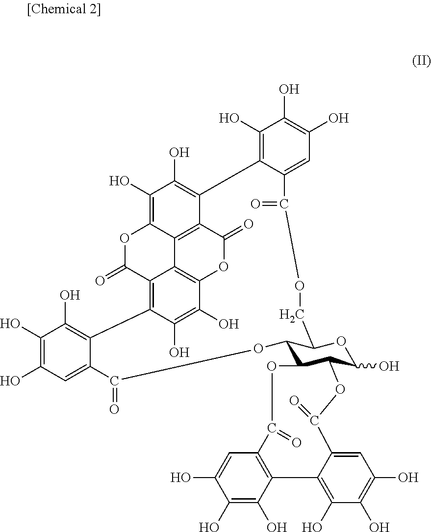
C12C(OC(O)C3OC(=O)C4=CC(O)=C(O)C(O)=C4C4=C(C=C(O)C(O)=C4O)C(=O)OC13)COC(=O)C1=CC(O)=C(O)C(O)=C1C1=C(O)C(O)=C3OC(=O)C4=C(C(O)=C(O)C5=C4C3=C1C(=O)O5)C1=C(O)C(O)=C(O)C=C1C(=O)O2
